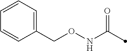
C1=CC=C(CONC(=O)C)C=C1
